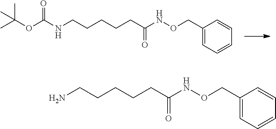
CC(OC(NCCCCCC(NOCC1=CC=CC=C1)=O)=O)(C)C.NCCCCCC(NOCC1=CC=CC=C1)=O
